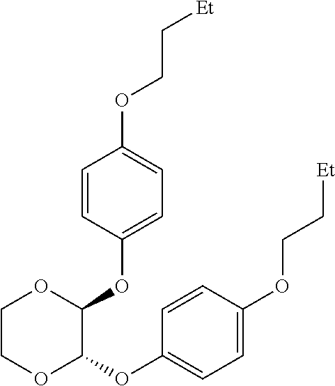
C1=CC(OC2C(OC3=CC=C(OCC[Et])C=C3)OCCO2)=CC=C1OCC[Et]
